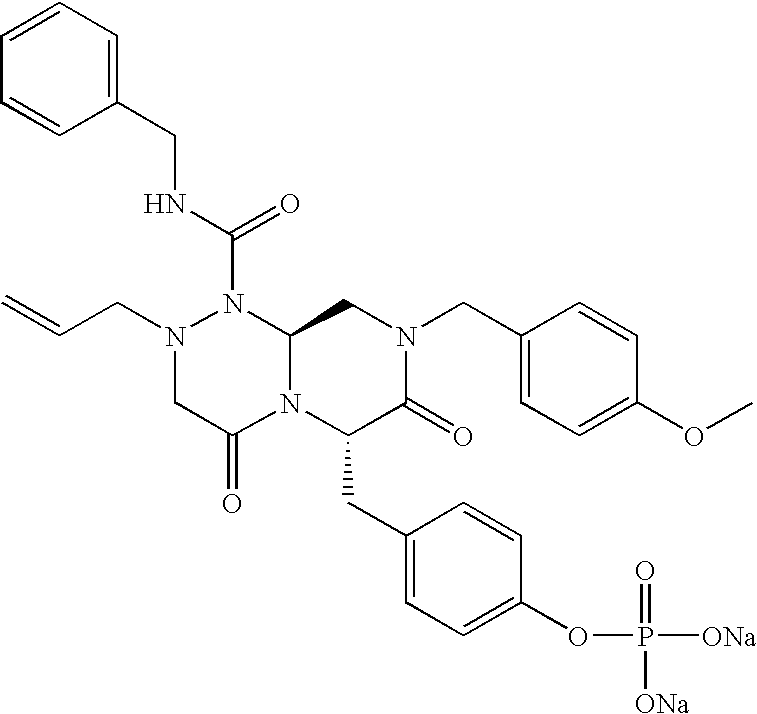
N1(CC=C)CC(=O)N2C(N1C(NCC1=CC=CC=C1)=O)CN(CC1=CC=C(OC)C=C1)C(=O)C2CC1=CC=C(OP(=O)([ONa])[ONa])C=C1
